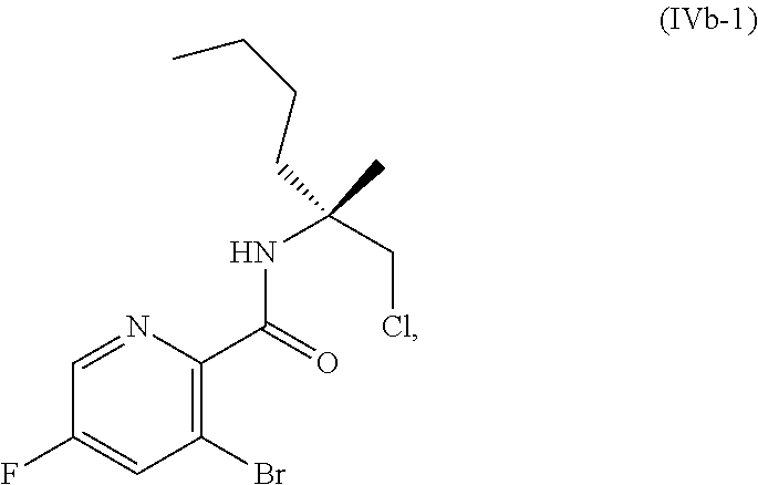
C1=NC(C(=O)NC(C)(CCl)CCCC)=C(Br)C=C1F
